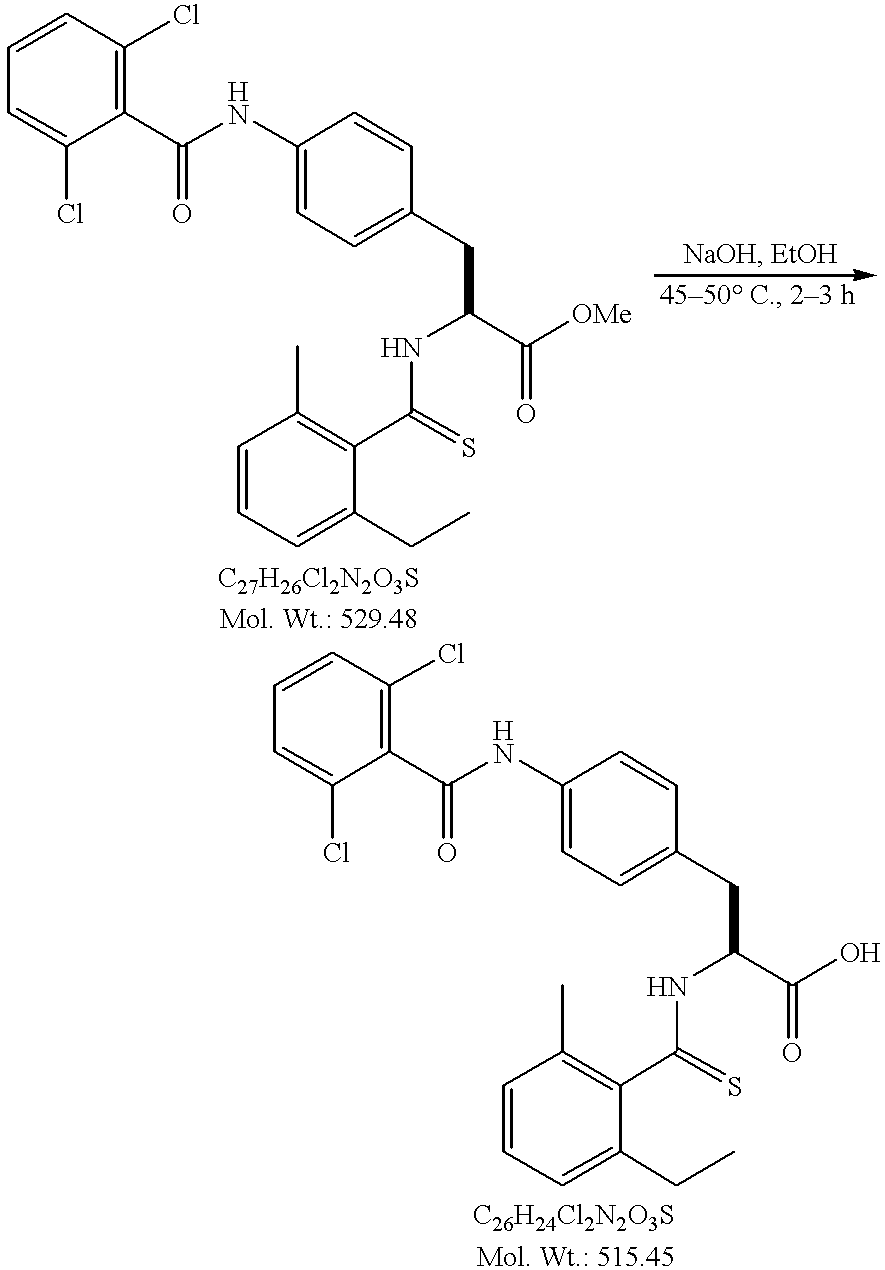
C1=C(NC(C2=C(Cl)C=CC=C2Cl)=O)C=CC(CC(NC(C2=C(C)C=CC=C2CC)=S)C(=O)[OMe])=C1.C1=C(NC(C2=C(Cl)C=CC=C2Cl)=O)C=CC(CC(NC(C2=C(C)C=CC=C2CC)=S)C(=O)O)=C1
